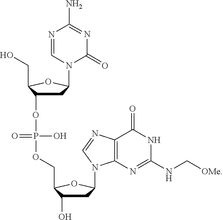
C1C(OP(OCC2C(O)CC(N3C4=C(C(=O)NC(NC[OMe])=N4)N=C3)O2)(O)=O)C(CO)OC1N1C(=O)N=C(N)N=C1
